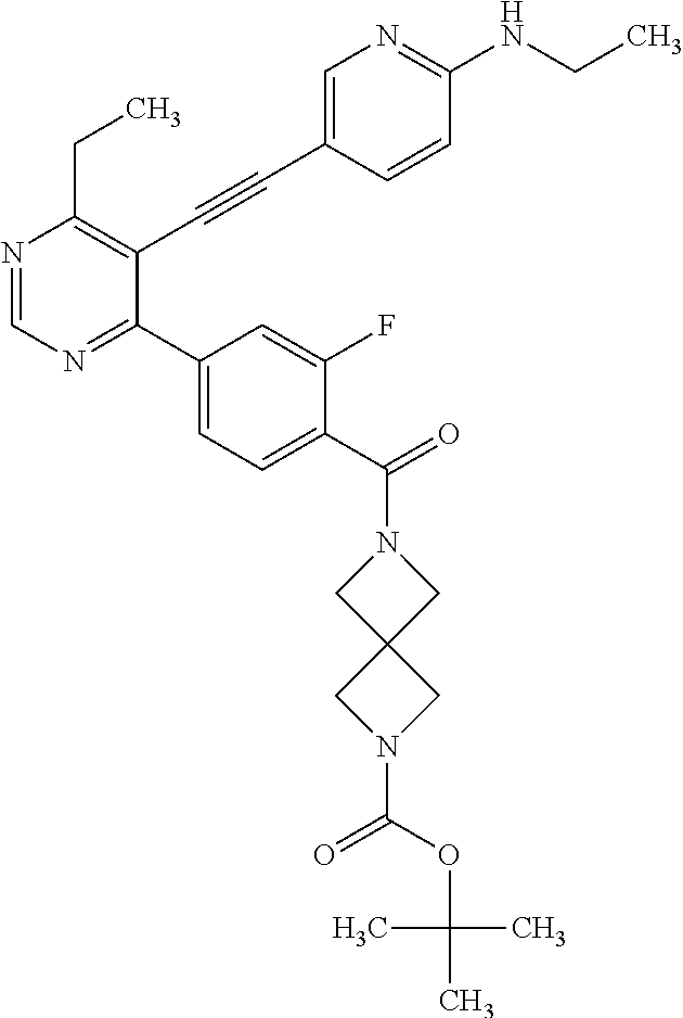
N1=CN=C(C2=CC=C(C(N3CC4(C3)CN(C(OC(C)(C)C)=O)C4)=O)C(F)=C2)C(C#CC2=CN=C(NCC)C=C2)=C1CC
